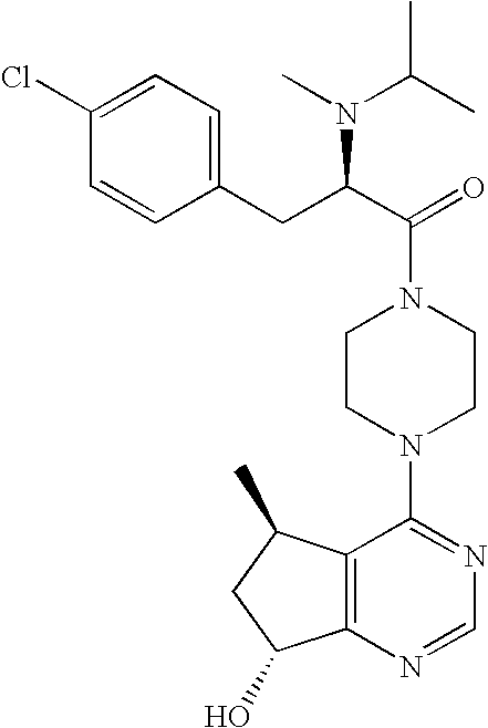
C(N1CCN(C2=NC=NC3=C2C(C)CC3O)CC1)(C(CC1=CC=C(Cl)C=C1)N(C)C(C)C)=O
